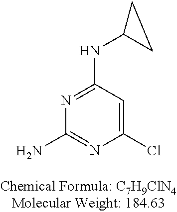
N(C1=NC(N)=NC(Cl)=C1)C1CC1
